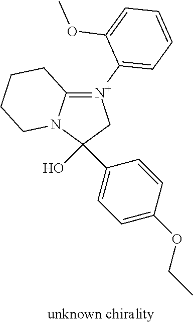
C1(O)(C2=CC=C(OCC)C=C2)C[N+](C2=CC=CC=C2OC)=C2N1CCCC2
